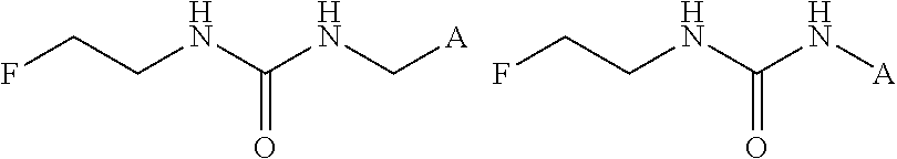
FCCNC(NC[A])=O.FCCNC(N[A])=O
